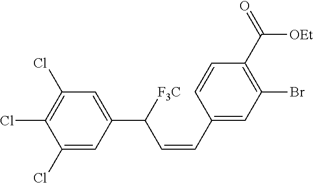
C1=C(C(C=CC2=CC(Br)=C(C(=O)[OEt])C=C2)[F3C])C=C(Cl)C(Cl)=C1Cl
